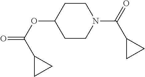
C1CN(C(C2CC2)=O)CCC1OC(C1CC1)=O
